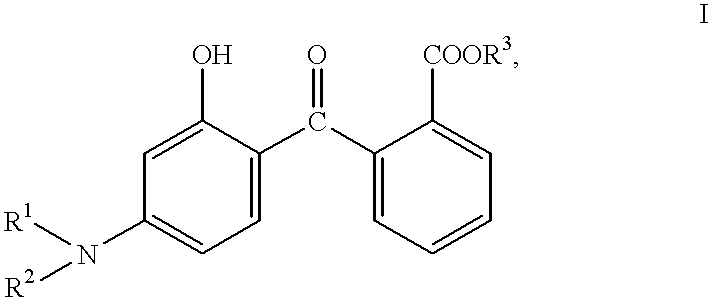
C1=C(O)C(C(C2=CC=CC=C2[COOR3])=O)=CC=C1N([R1])[R2]
